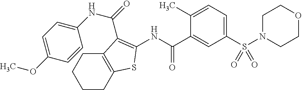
C1N(S(C2=CC=C(C)C(C(NC3=C(C(=O)NC4=CC=C(OC)C=C4)C4=C(CCCC4)S3)=O)=C2)(=O)=O)CCOC1
